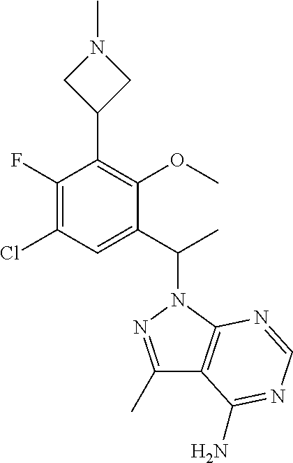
C1(C2=C(OC)C(C(C)N3N=C(C)C4=C3N=CN=C4N)=CC(Cl)=C2F)CN(C)C1
